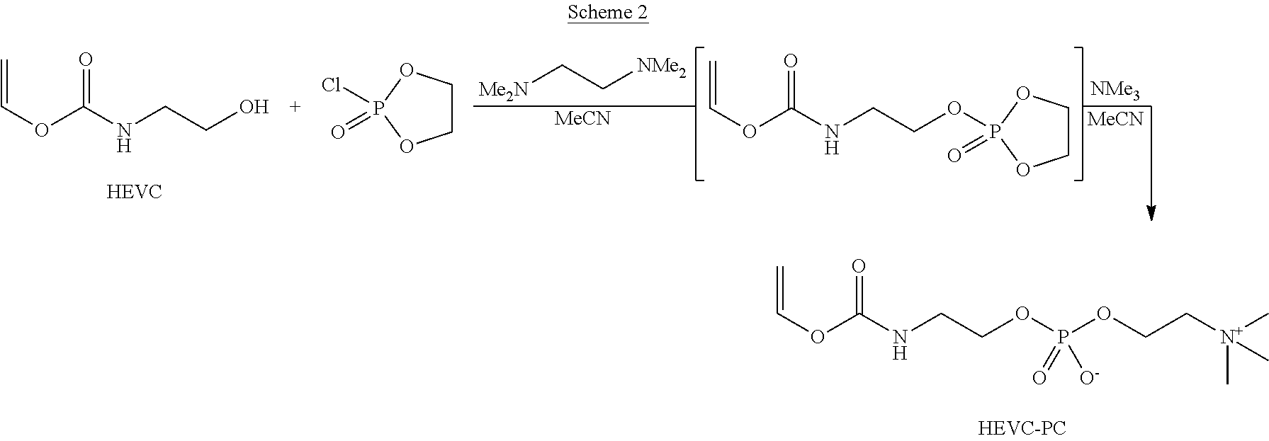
C(OC(NCCO)=O)=C.C1COP(=O)(Cl)O1.[Me2N]CC[NMe2].[MeCN].C(OC(NCCOP1(=O)OCCO1)=O)=C.[MeCN].[NMe3].C(OC(NCCOP(OCC[N+](C)(C)C)(=O)[O-])=O)=C
